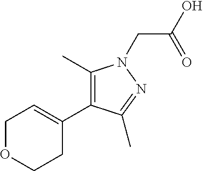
C1(C)=C(C2=CCOCC2)C(C)=NN1CC(=O)O
